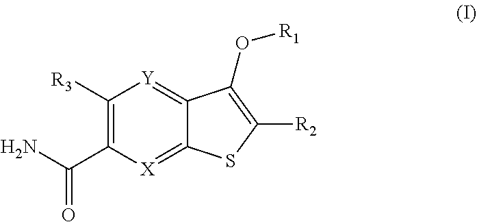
NC(C1=C([R3])[Y]=C2C(=[X]1)SC([R2])=C2O[R1])=O
